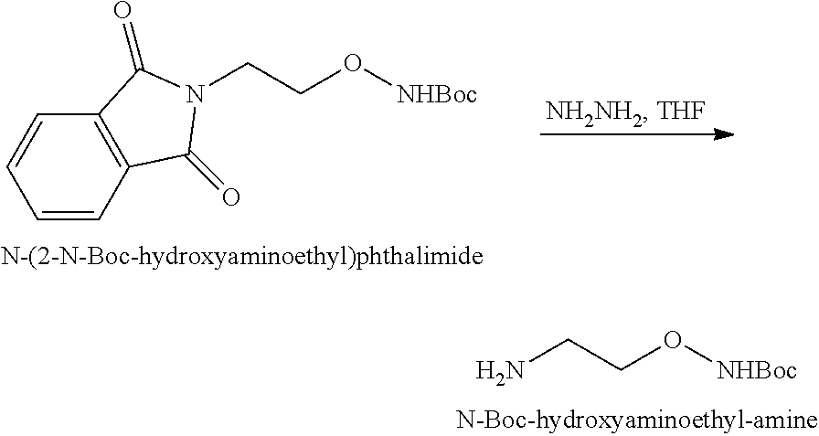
C1=CC2=C(C=C1)C(=O)N(CCO[NHBoc])C2=O.C(CO[NHBoc])N
